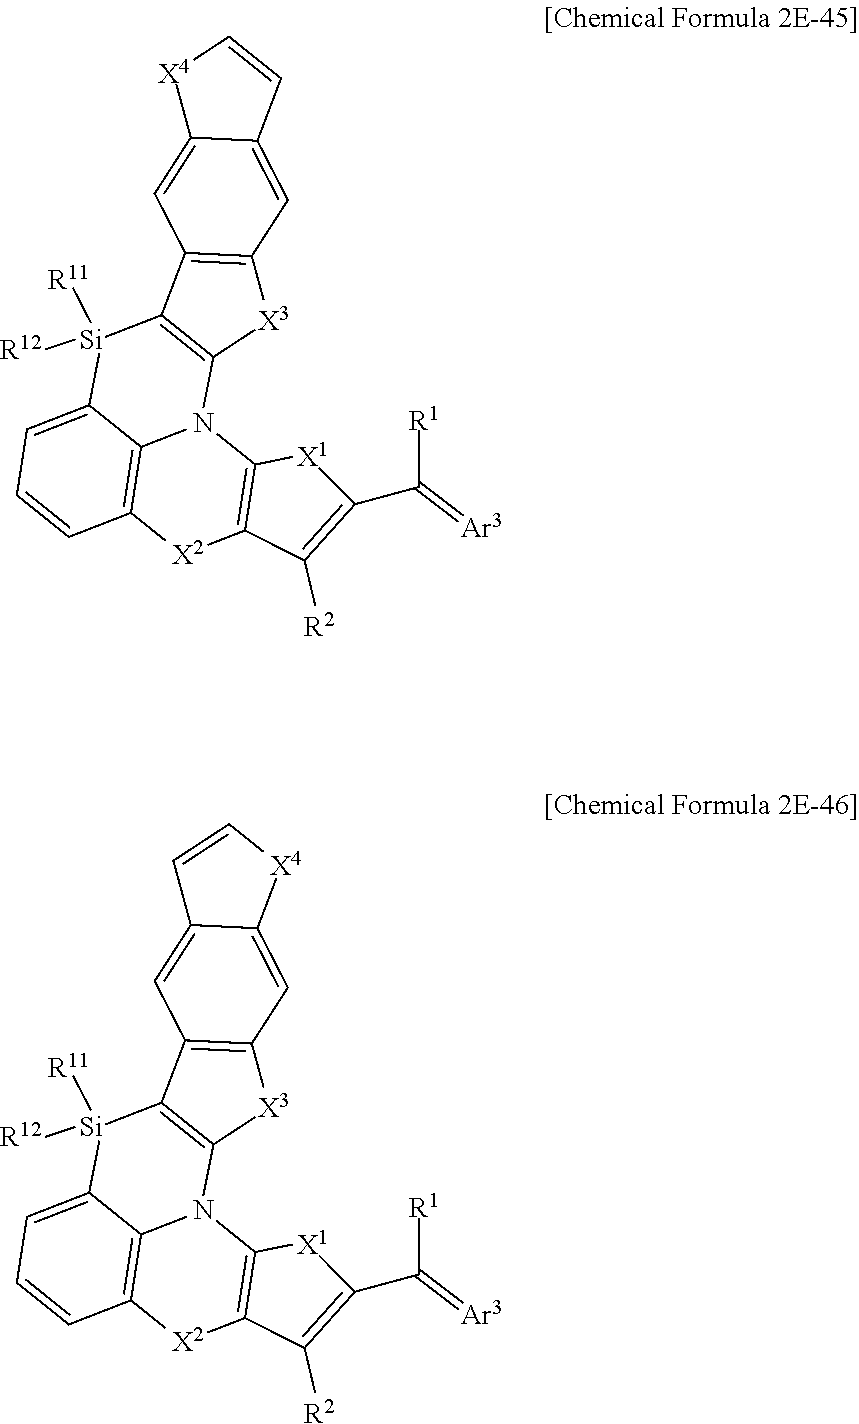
C12=C(C=C3C(=C1)[X4]C=C3)[X3]C1=C2[Si]([R12])([R11])C2=CC=CC3=C2N1C1=C([X2]3)C([R2])=C(C([R1])=[Ar3])[X1]1.C12=C(C=C3C(=C1)C=C[X4]3)[X3]C1=C2[Si]([R12])([R11])C2=CC=CC3=C2N1C1=C([X2]3)C([R2])=C(C([R1])=[Ar3])[X1]1
